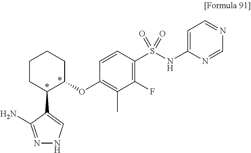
C1=C(C2C(OC3=C(C)C(F)=C(S(=O)(=O)NC4=CC=NC=N4)C=C3)CCCC2)C(N)=NN1
